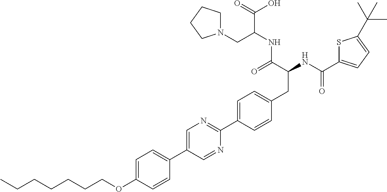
CCCCCCCOC1=CC=C(C2=CN=C(C3=CC=C(CC(NC(=O)C4=CC=C(C(C)(C)C)S4)C(=O)NC(C(O)=O)CN4CCCC4)C=C3)N=C2)C=C1
